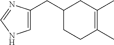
C1=C(CC2CCC(C)=C(C)C2)N=CN1
